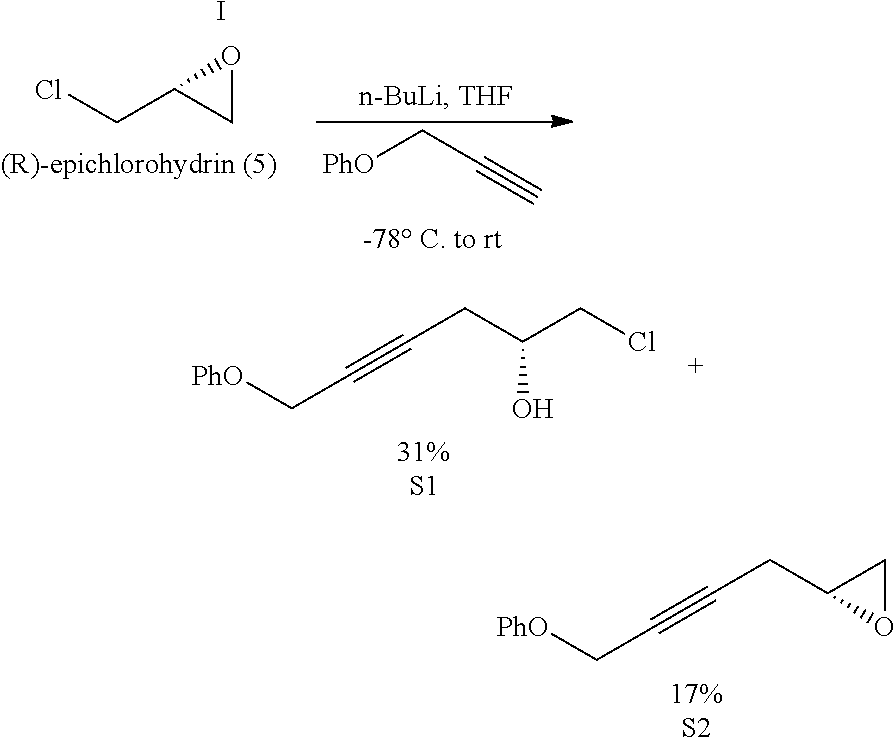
C(C#CCC(CCl)O)[PhO].C(C#CCC1OC1)[PhO].C(C1CO1)Cl.[PhO]CC#C.I
